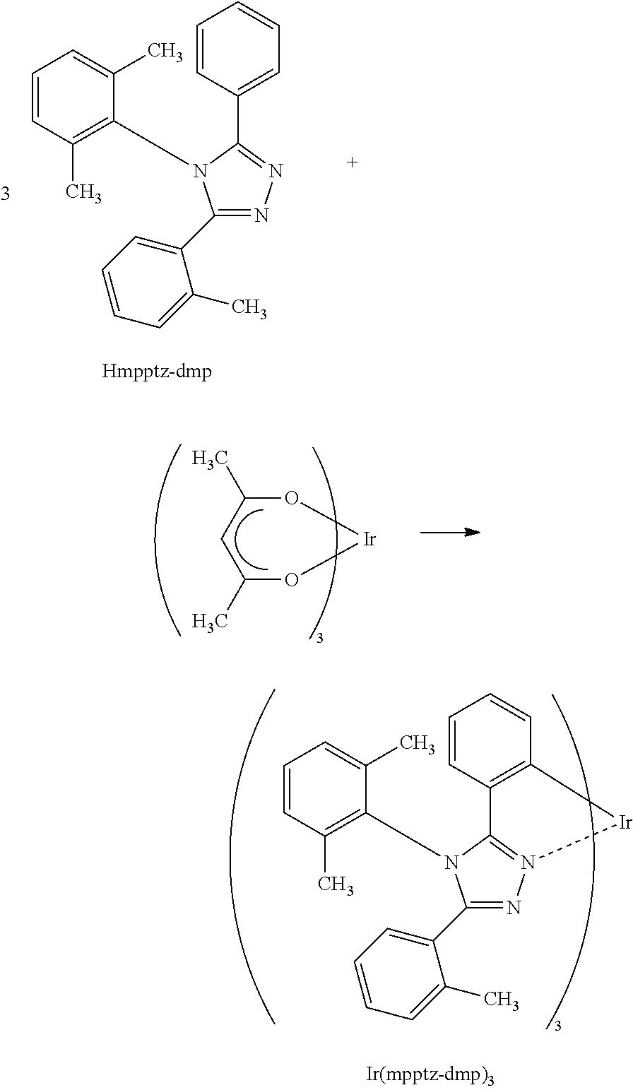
C1=CC2=C(C=C1)[Ir]N1=C2N(C2=C(C)C=CC=C2C)C(C2=CC=CC=C2C)=N1.C1=CC(C2=NN=C(C3=CC=CC=C3C)N2C2=C(C)C=CC=C2C)=CC=C1.O1C(C)CC(C)O[Ir]1
